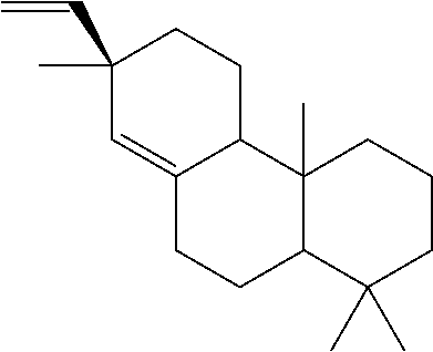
C1(C=C)(C)C=C2C(CC1)C1(C)C(CC2)C(C)(C)CCC1
